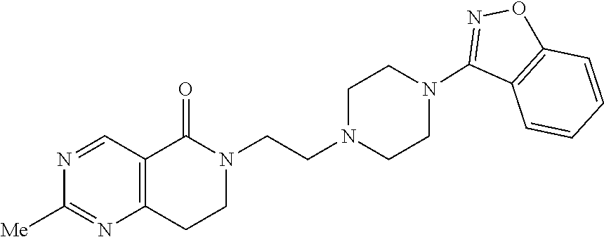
C12=C(CCN(CCN3CCN(C4=NOC5=C4C=CC=C5)CC3)C1=O)N=C([Me])N=C2
